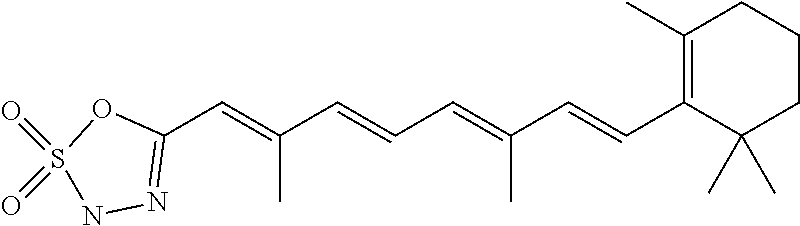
C1(C=C(C=CC=C(C=CC2=C(C)CCCC2(C)C)C)C)=NNS(=O)(=O)O1
